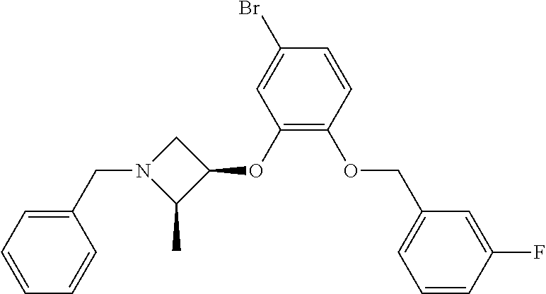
C(OC1=C(OC2CN(CC3=CC=CC=C3)C2C)C=C(Br)C=C1)C1=CC=CC(F)=C1
